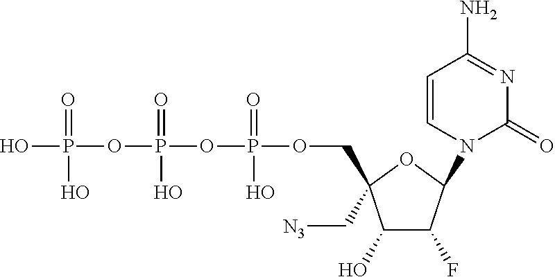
OP(=O)(OP(=O)(O)OP(=O)(O)OCC1(C[N3])C(O)C(F)C(N2C(=O)N=C(N)C=C2)O1)O
